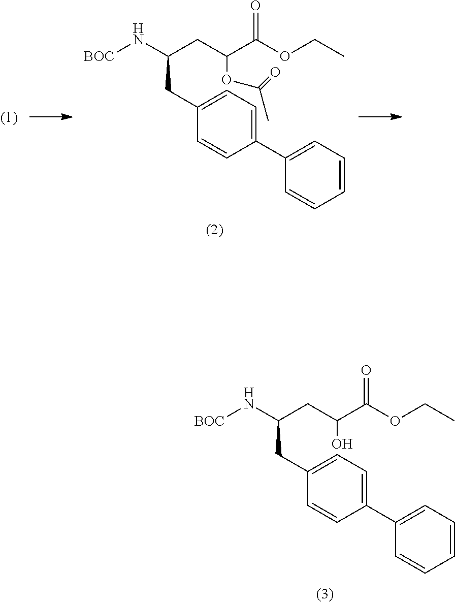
[BOC]NC(CC(O)C(OCC)=O)CC1=CC=C(C2=CC=CC=C2)C=C1.[BOC]NC(CC(OC(C)=O)C(OCC)=O)CC1=CC=C(C2=CC=CC=C2)C=C1
